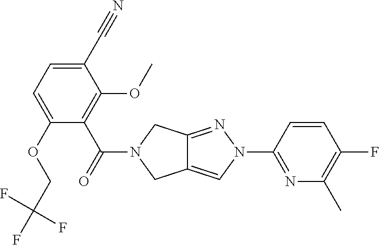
C1(C#N)=CC=C(OCC(F)(F)F)C(C(=O)N2CC3=CN(C4=NC(C)=C(F)C=C4)N=C3C2)=C1OC
